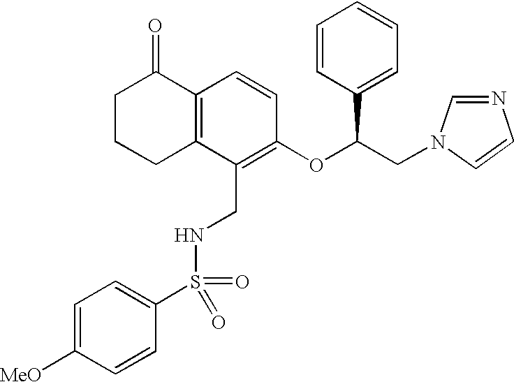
C12=C(C(CNS(=O)(C3=CC=C([MeO])C=C3)=O)=C(OC(CN3C=NC=C3)C3=CC=CC=C3)C=C1)CCCC2=O
